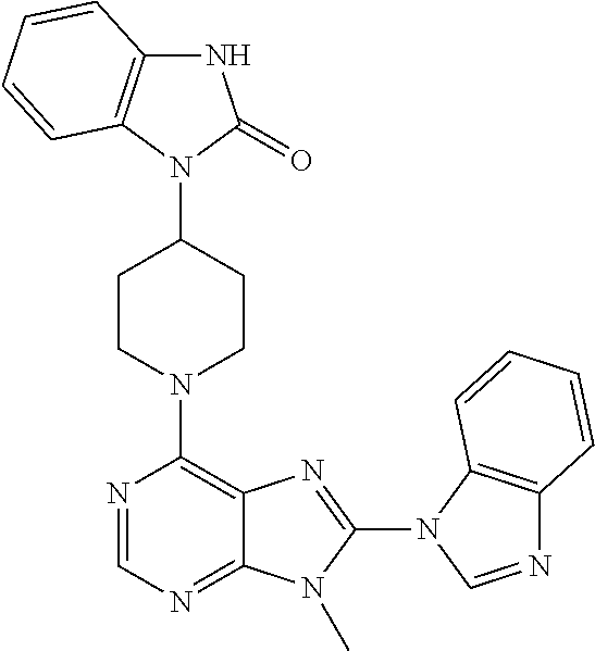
N1C2=C(C=CC=C2)N(C2CCN(C3=C4C(=NC=N3)N(C)C(N3C=NC5=C3C=CC=C5)=N4)CC2)C1=O
